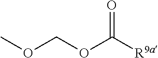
O=C([R9a])OCOC
